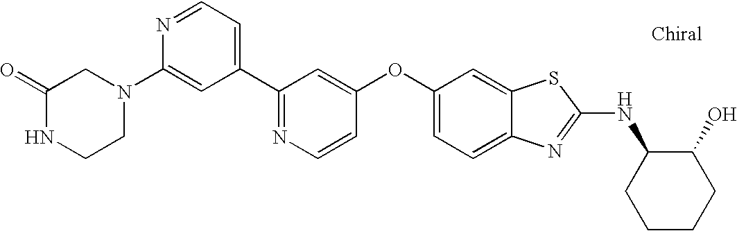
N1=C(C2=CC=NC(N3CCNC(=O)C3)=C2)C=C(OC2=CC=C3C(=C2)SC(NC2CCCCC2O)=N3)C=C1
